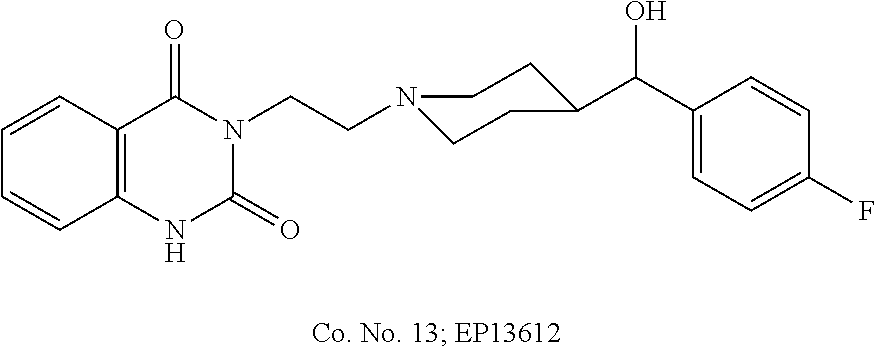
C1=CC2=C(C=C1)NC(=O)N(CCN1CCC(C(C3=CC=C(F)C=C3)O)CC1)C2=O
